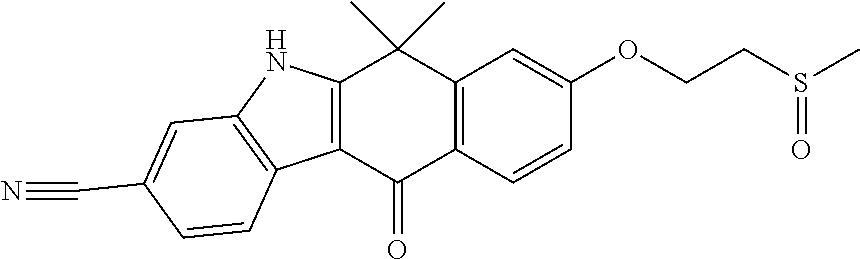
C12=C(C=CC(OCCS(C)=O)=C1)C(=O)C1=C(C2(C)C)NC2=C1C=CC(C#N)=C2
